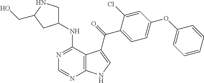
N1=C(NC2CNC(CO)C2)C2=C(N=C1)NC=C2C(=O)C1=CC=C(OC2=CC=CC=C2)C=C1Cl
